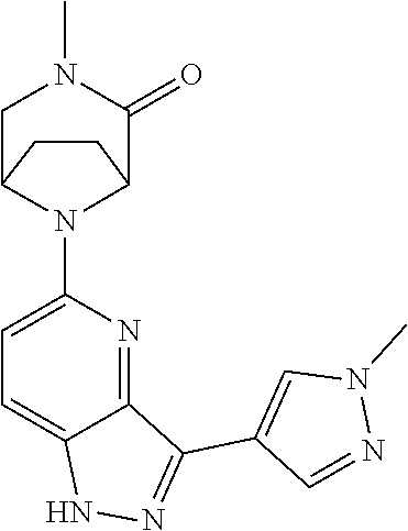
C12=NC(N3C4C(=O)N(C)CC3CC4)=CC=C1NN=C2C1=CN(C)N=C1
